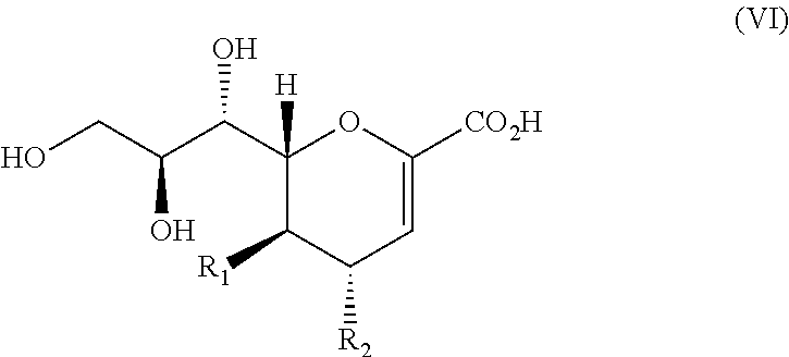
OCC(C(C1([H])C([R1])C([R2])C=C([CO2H])O1)O)O
